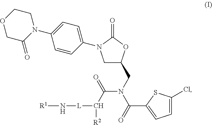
C1C(CN(C(C2=CC=C(Cl)S2)=O)C(C([R2])[L]N[R1])=O)OC(=O)N1C1=CC=C(N2CCOCC2=O)C=C1
